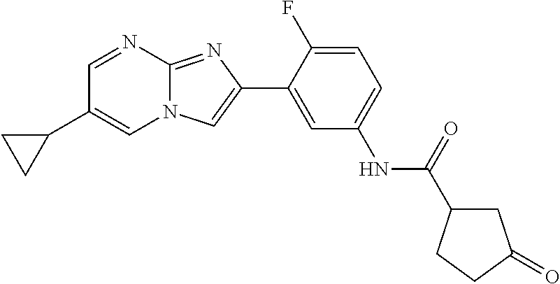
C1=NC2=NC(C3=CC(NC(=O)C4CC(=O)CC4)=CC=C3F)=CN2C=C1C1CC1
